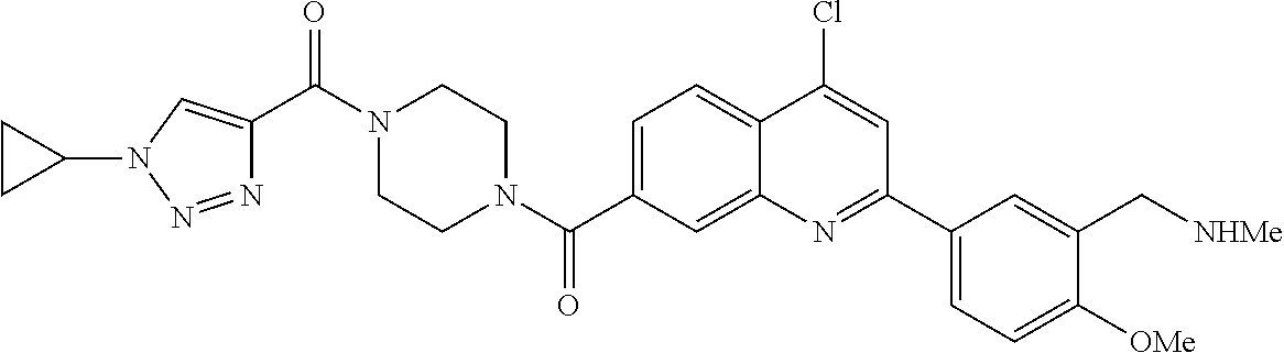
N1(C(C2=CN(C3CC3)N=N2)=O)CCN(C(=O)C2=CC=C3C(=C2)N=C(C2=CC=C([OMe])C(C[NHMe])=C2)C=C3Cl)CC1
